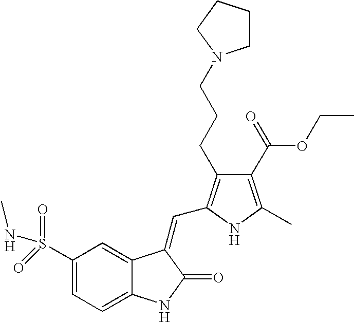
C1(S(=O)(NC)=O)=CC=C2C(=C1)C(=CC1=C(CCCN3CCCC3)C(C(OCC)=O)=C(C)N1)C(=O)N2
